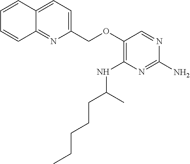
C(OC1=C(NC(CCCCC)C)N=C(N)N=C1)C1=CC=C2C(=N1)C=CC=C2
